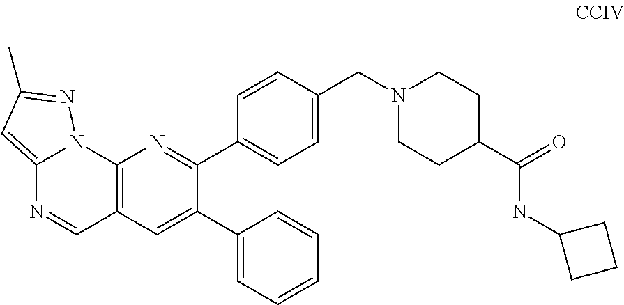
C12=C(C=C(C3=CC=CC=C3)C(C3=CC=C(CN4CCC(C(=O)NC5CCC5)CC4)C=C3)=N1)C=NC1=CC(C)=NN21
